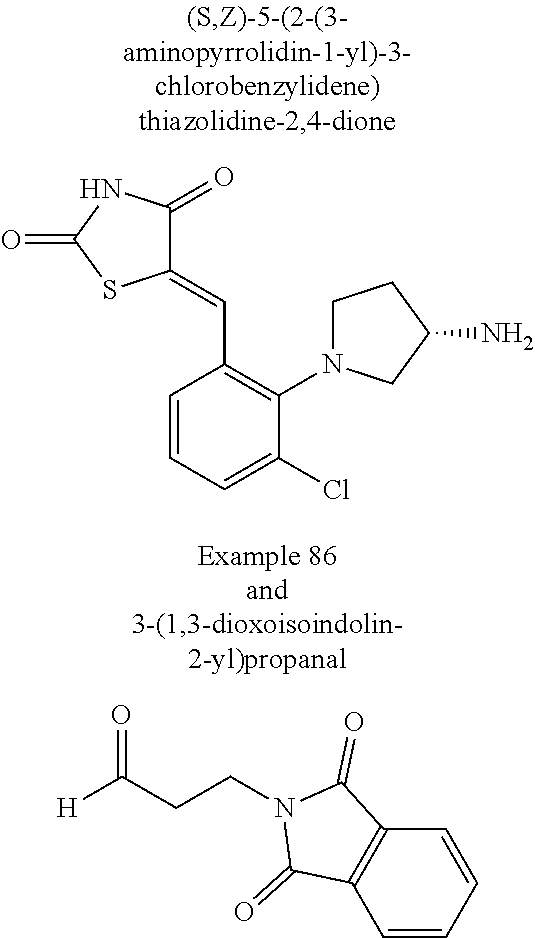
C1=CC=C(Cl)C(N2CCC(N)C2)=C1C=C1C(=O)NC(=O)S1.C1=CC=CC2=C1C(=O)N(CCC(=O)[H])C2=O
